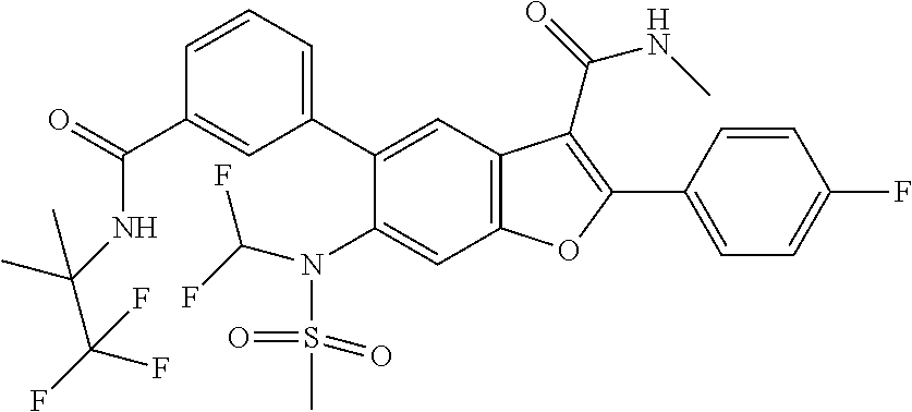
C1=CC(C2=C(C(=O)NC)C3=C(C=C(N(C(F)F)S(=O)(=O)C)C(C4=CC=CC(C(NC(C)(C)C(F)(F)F)=O)=C4)=C3)O2)=CC=C1F
